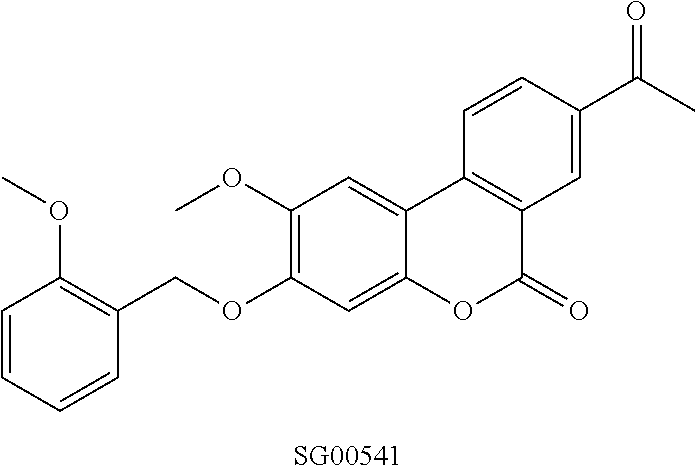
O(C1=C(OC)C=C2C(=C1)OC(=O)C1=C2C=CC(C(C)=O)=C1)CC1=C(OC)C=CC=C1
